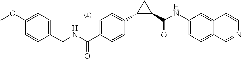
C1(CNC(C2=CC=C(C3C(C(NC4=CC=C5C(=C4)C=CN=C5)=O)C3)C=C2)=O)=CC=C(OC)C=C1
